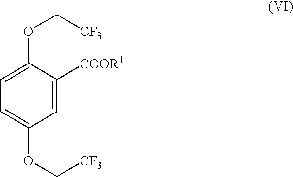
C1=C([COOR1])C(OC[CF3])=CC=C1OC[CF3]
